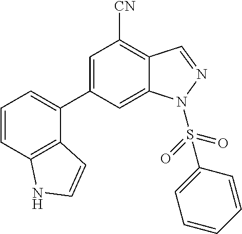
C1=C(C2=CC=CC3=C2C=CN3)C=C2C(=C1[CN])C=NN2S(C1=CC=CC=C1)(=O)=O
